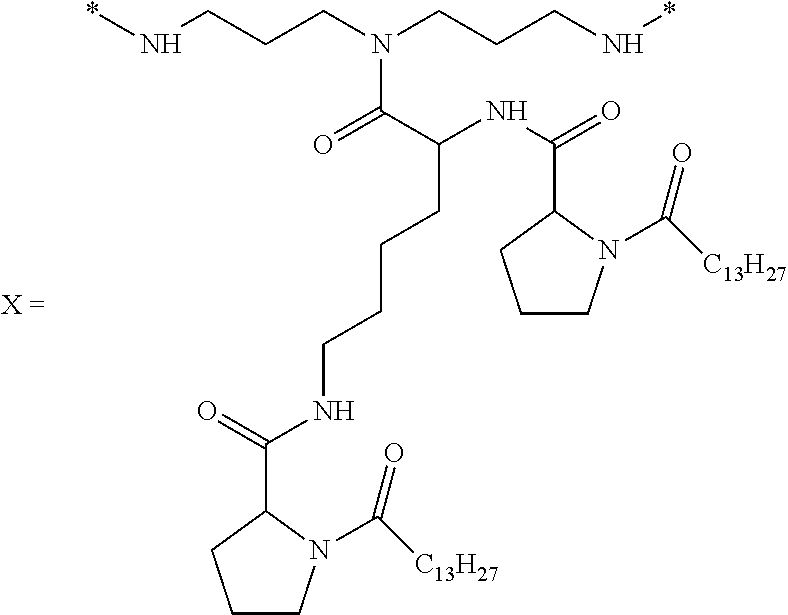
C1CN(C([C13H27])=O)C(C(=O)NCCCCC(NC(=O)C2CCCN2C([C13H27])=O)C(=O)N(CCCN*)CCCN*)C1
